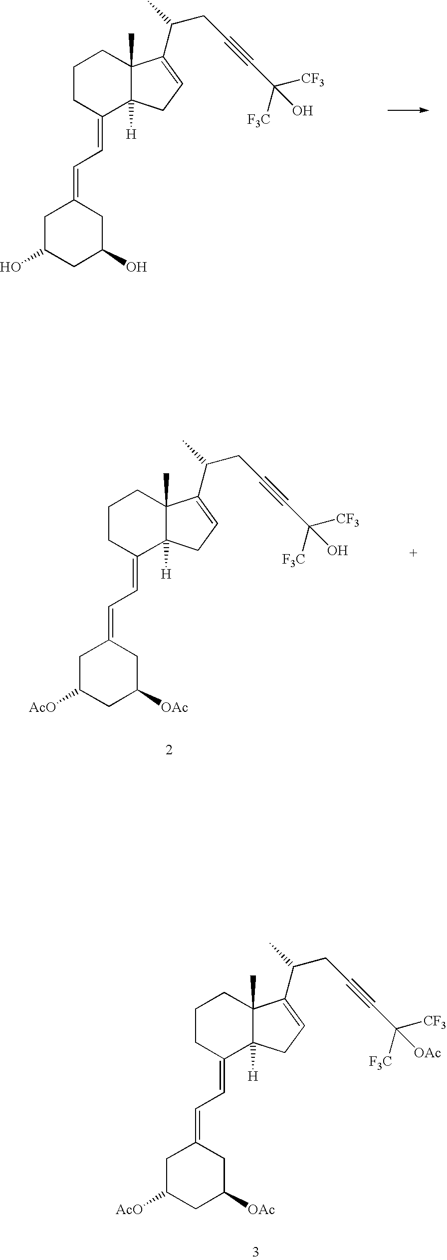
C1CCC(=CC=C2CC(O)CC(O)C2)C2([H])C1(C)C(C(CC#CC(O)([F3C])[CF3])C)=CC2.C1CCC(=CC=C2CC([AcO])CC([OAc])C2)C2([H])C1(C)C(C(CC#CC(O)([F3C])[CF3])C)=CC2.C1CCC(=CC=C2CC([AcO])CC([OAc])C2)C2([H])C1(C)C(C(CC#CC([OAc])([F3C])[CF3])C)=CC2
